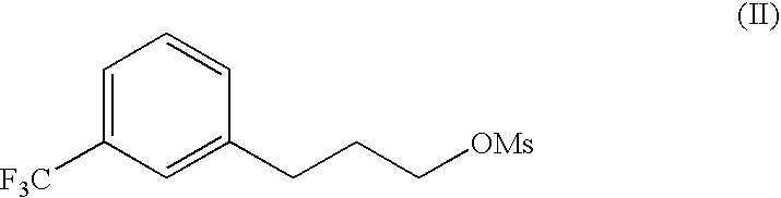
C1=C([F3C])C=C(CCC[OMs])C=C1
